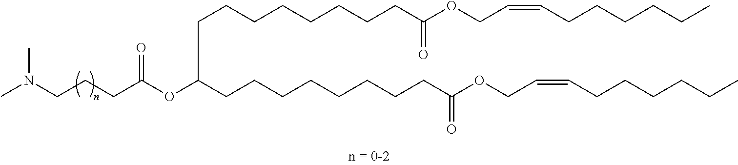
CN(CCCC(OC(CCCCCCCCC(OCC=CCCCCCC)=O)CCCCCCCCC(OCC=CCCCCCC)=O)=O)C
